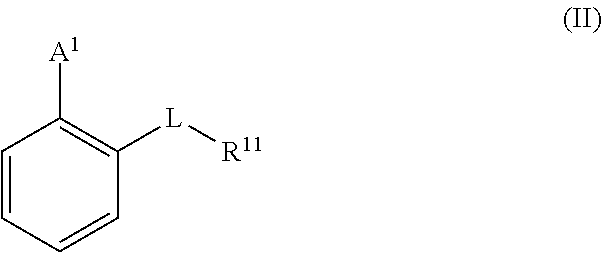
C1=CC=CC([L][R11])=C1[A1]
